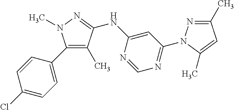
N1=C(C)C=C(C)N1C1=NC=NC(NC2=NN(C)C(C3=CC=C(Cl)C=C3)=C2C)=C1
